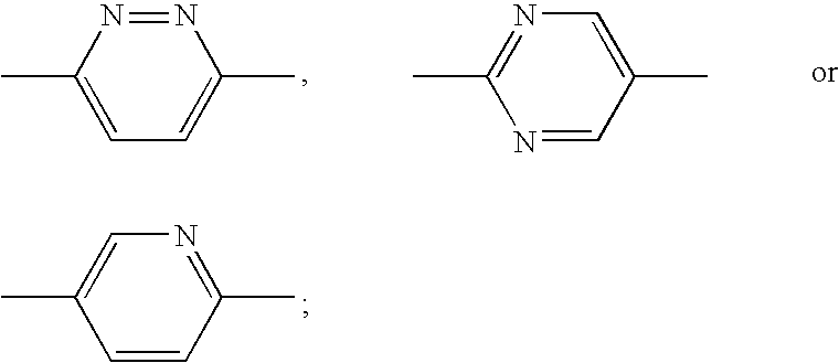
N1=NC(C)=CC=C1C.C1=C(C)C=NC(C)=N1.N1=C(C)C=CC(C)=C1
